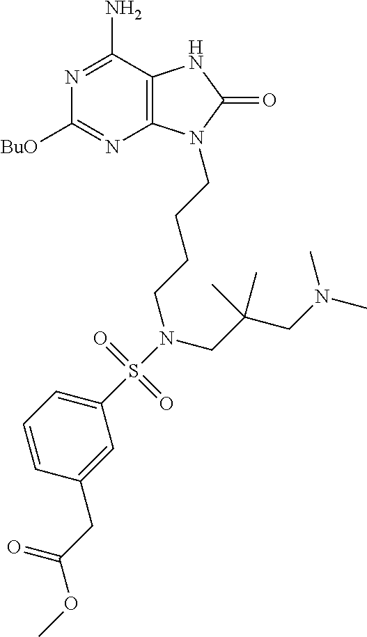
C1([BuO])=NC2=C(C(N)=N1)NC(=O)N2CCCCN(S(C1=CC=CC(CC(OC)=O)=C1)(=O)=O)CC(CN(C)C)(C)C
